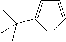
C(C=C(C)C(C)(C)C)=CC
